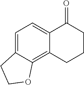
C1=C2C(=C3C(=C1)C(=O)CCC3)OCC2
